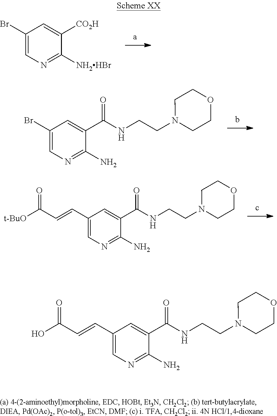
C1(Br)=CN=C([NH2HBr])C([CO2H])=C1.C1(Br)=CN=C(N)C(C(NCCN2CCOCC2)=O)=C1.C1(C=CC([t-BuO])=O)=CN=C(N)C(C(NCCN2CCOCC2)=O)=C1.C1(C=CC(O)=O)=CN=C(N)C(C(NCCN2CCOCC2)=O)=C1
